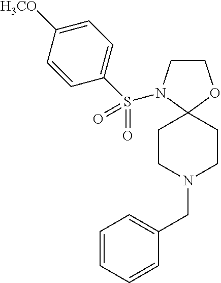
C1CN(S(C2=CC=C([H3CO])C=C2)(=O)=O)C2(O1)CCN(CC1=CC=CC=C1)CC2
